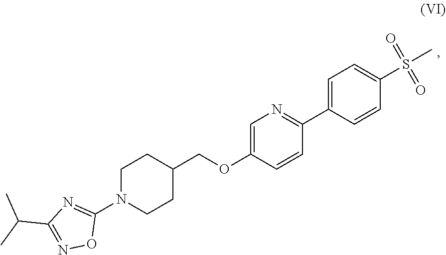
C1CN(C2=NC(C(C)C)=NO2)CCC1COC1=CN=C(C2=CC=C(S(=O)(=O)C)C=C2)C=C1
